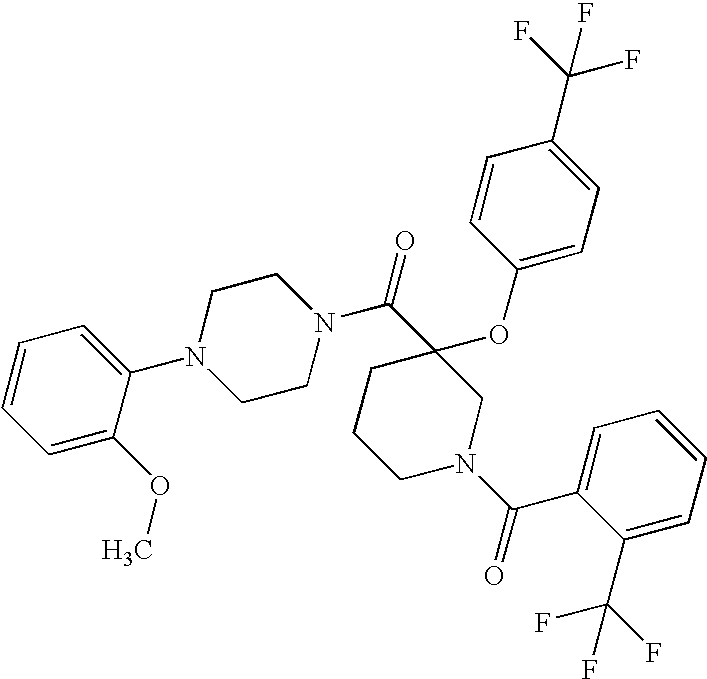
C1=C(OC)C(N2CCN(C(C3(OC4=CC=C(C(F)(F)F)C=C4)CCCN(C(=O)C4=CC=CC=C4C(F)(F)F)C3)=O)CC2)=CC=C1
